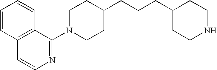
C1=CC2=C(C=C1)C(N1CCC(CCCC3CCNCC3)CC1)=NC=C2
